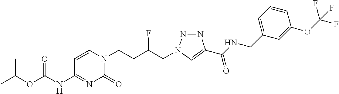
C1(NC(OC(C)C)=O)=NC(=O)N(CCC(CN2N=NC(C(NCC3=CC=CC(OC(F)(F)F)=C3)=O)=C2)F)C=C1
